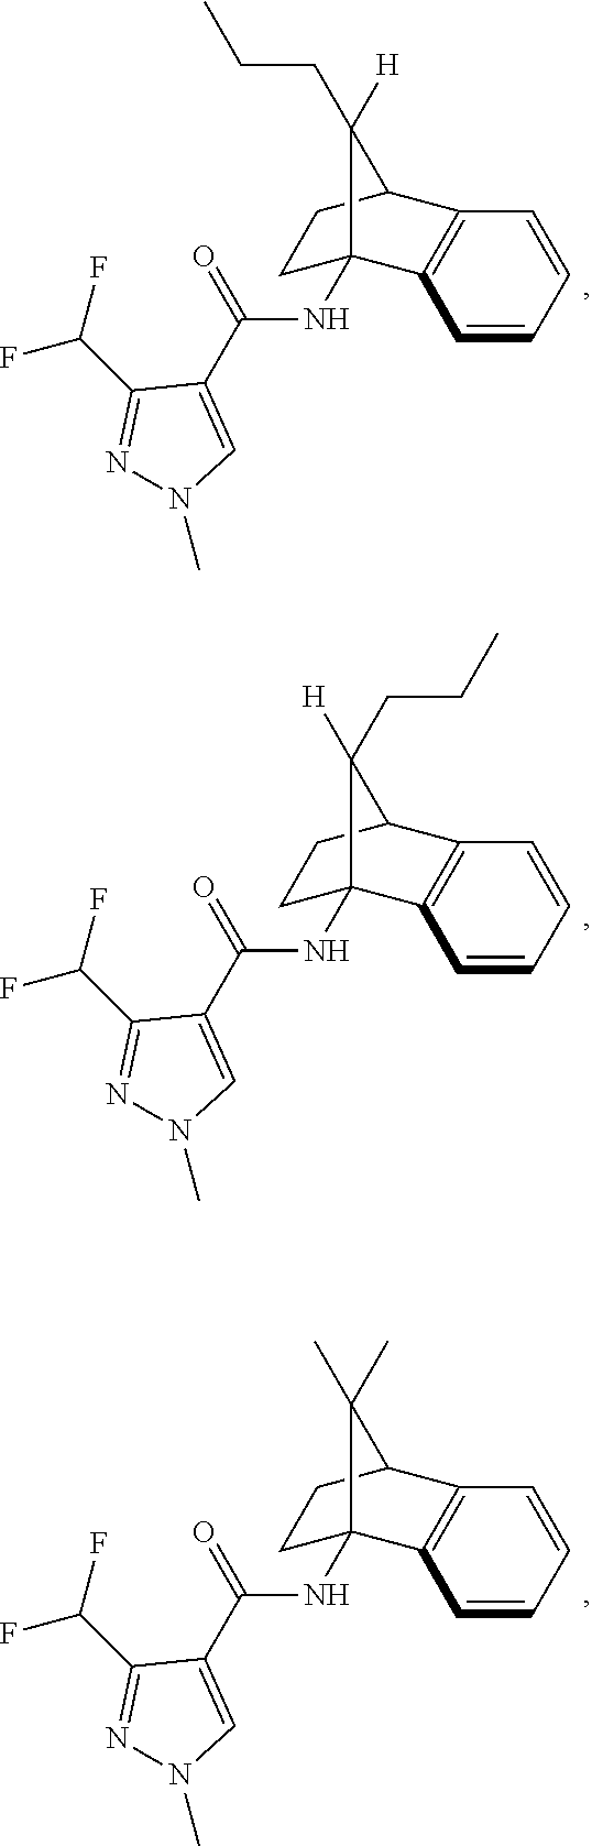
C1=CC=CC2=C1C1(NC(C3=CN(C)N=C3C(F)F)=O)CCC2C1(CCC)[H].C1=CC=CC2=C1C1(NC(C3=CN(C)N=C3C(F)F)=O)CCC2C1([H])CCC.C1=CC=CC2=C1C1(NC(C3=CN(C)N=C3C(F)F)=O)CCC2C1(C)C
